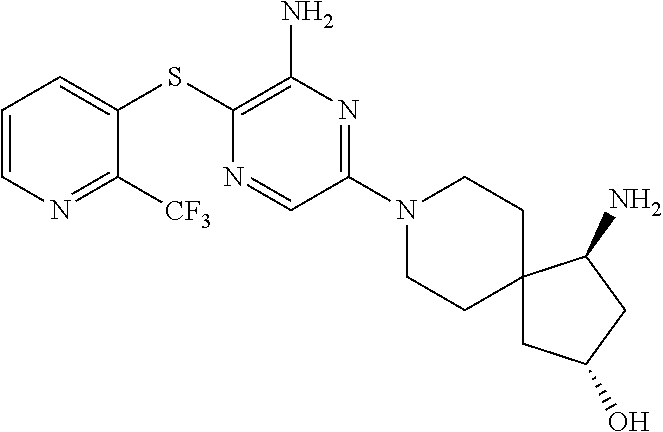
C1=C(SC2=C(N)N=C(N3CCC4(CC3)CC(O)CC4N)C=N2)C([CF3])=NC=C1
